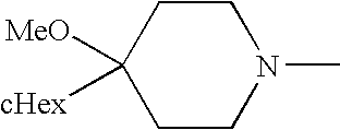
C1CN(C)CCC1([MeO])[cHex]
